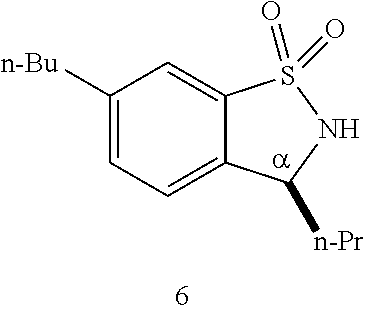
C1([n-Bu])=CC=C2C(=C1)S(=O)(=O)NC2[n-Pr]
